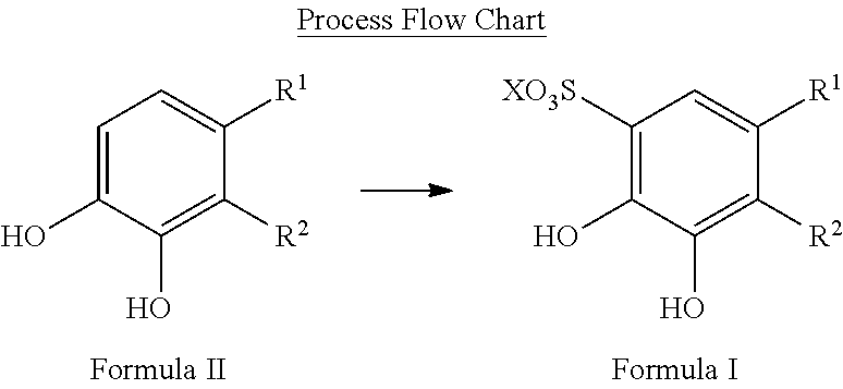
C1=C(O)C(O)=C([R2])C([R1])=C1.C1([XO3S])=C(O)C(O)=C([R2])C([R1])=C1
